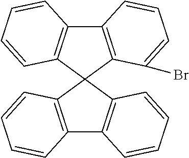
C12=C(C3(C4=C1C=CC=C4)C1=C(C4=C3C=CC=C4)C=CC=C1)C(Br)=CC=C2
